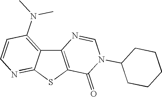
C12=C(SC3=NC=CC(N(C)C)=C13)C(=O)N(C1CCCCC1)C=N2
